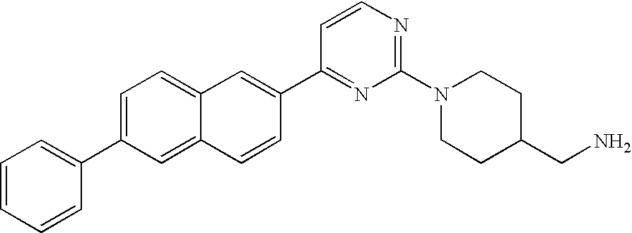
C1=C(C2=CC=CC=C2)C=C2C(=C1)C=C(C1=NC(N3CCC(CN)CC3)=NC=C1)C=C2
